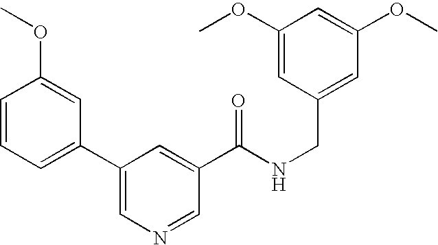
C1=CC(OC)=CC(C2=CN=CC(C(NCC3=CC(OC)=CC(OC)=C3)=O)=C2)=C1
